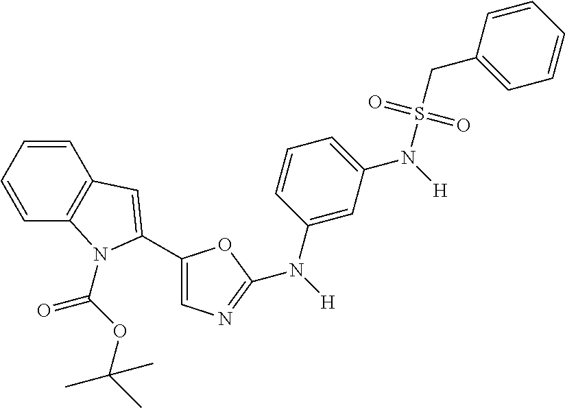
C1=C(C2=CC3=C(C=CC=C3)N2C(OC(C)(C)C)=O)OC(N([H])C2=CC(N([H])S(=O)(CC3=CC=CC=C3)=O)=CC=C2)=N1
